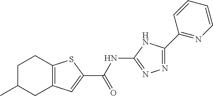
C12=C(C=C(C(NC3=NN=C(C4=NC=CC=C4)N3)=O)S1)CC(C)CC2
